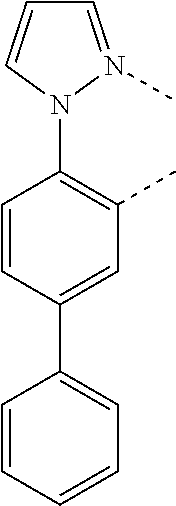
C1=N(C)N(C2=C(C)C=C(C3=CC=CC=C3)C=C2)C=C1
